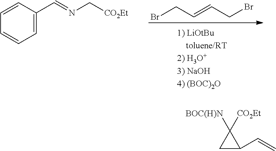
BrCC=CCBr.C1=CC(C=NC[CO2Et])=CC=C1.C1C(C=C)C1([BOC(H)N])[CO2Et]
